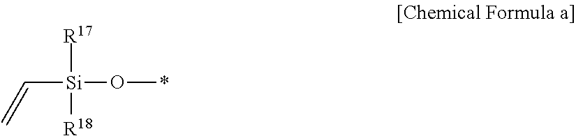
[R17][Si](O*)([R18])C=C
